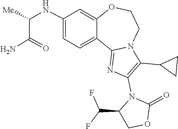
C1(=O)OCC(C(F)F)N1C1=C(C2CC2)N2C(=N1)C1=CC=C(NC(C(N)=O)[Me])C=C1OCC2
